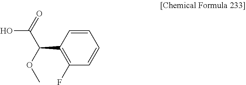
C1=CC(C(C(O)=O)OC)=C(F)C=C1
